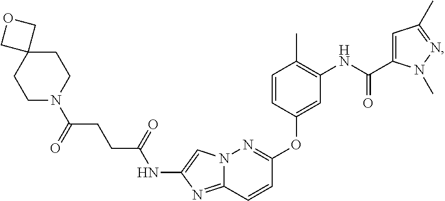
N12C(=NC(NC(CCC(N3CCC4(CC3)COC4)=O)=O)=C1)C=CC(OC1=CC(NC(=O)C3=CC(C)=NN3C)=C(C)C=C1)=N2
